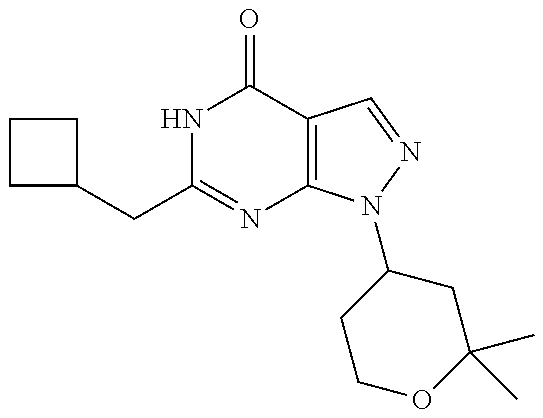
C(C1=NC2=C(C(=O)N1)C=NN2C1CCOC(C)(C)C1)C1CCC1
